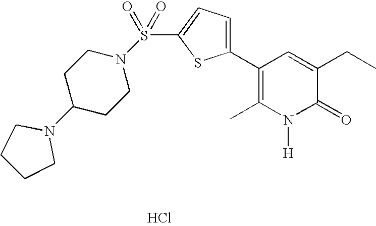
[ HCl].C1(C2=CC=C(S(N3CCC(N4CCCC4)CC3)(=O)=O)S2)=C(C)N([H])C(=O)C(CC)=C1
